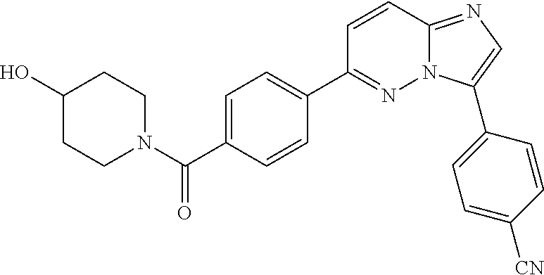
C1=C(C(=O)N2CCC(O)CC2)C=CC(C2=NN3C(=NC=C3C3=CC=C([CN])C=C3)C=C2)=C1
